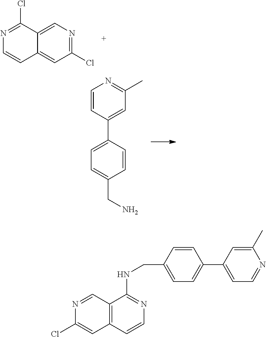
N1=C(Cl)C2=CN=C(Cl)C=C2C=C1.C1=CC(C2=CC=C(CN)C=C2)=CC(C)=N1.N1=CC2=C(C=C1Cl)C=CN=C2NCC1=CC=C(C2=CC=NC(C)=C2)C=C1
